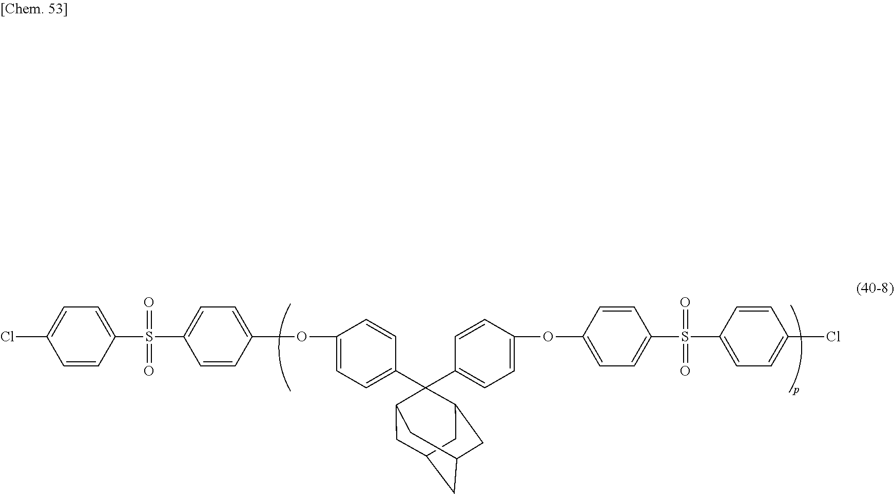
C1=CC(S(C2=CC=C(OC3=CC=C(C4(C5=CC=C(OC6=CC=C(S(=O)(=O)C7=CC=C(Cl)C=C7)C=C6)C=C5)C5CC6CC(CC4C6)C5)C=C3)C=C2)(=O)=O)=CC=C1Cl
